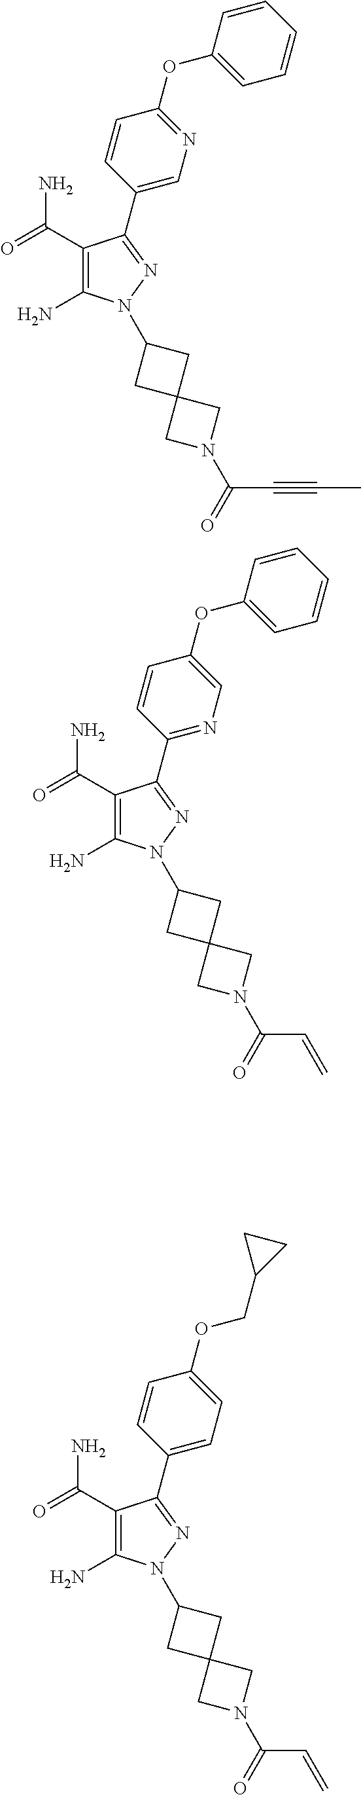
C1(C(=O)N)=C(N)N(C2CC3(C2)CN(C(C#CC)=O)C3)N=C1C1=CN=C(OC2=CC=CC=C2)C=C1.C1(C(=O)N)=C(N)N(C2CC3(C2)CN(C(C=C)=O)C3)N=C1C1=NC=C(OC2=CC=CC=C2)C=C1.C1(C(=O)N)=C(N)N(C2CC3(C2)CN(C(C=C)=O)C3)N=C1C1=CC=C(OCC2CC2)C=C1
